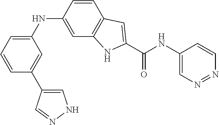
C1=CC(NC2=CC=CC(C3=CNN=C3)=C2)=CC2=C1C=C(C(NC1=CN=NC=C1)=O)N2
